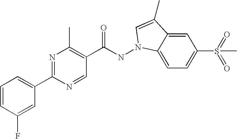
N(C(C1=C(C)N=C(C2=CC=CC(F)=C2)N=C1)=O)N1C2=CC=C(S(C)(=O)=O)C=C2C(C)=C1
